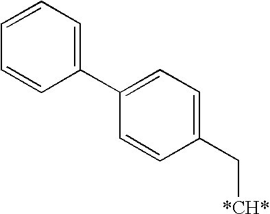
C1(C2=CC=C(C[*CH*])C=C2)=CC=CC=C1
